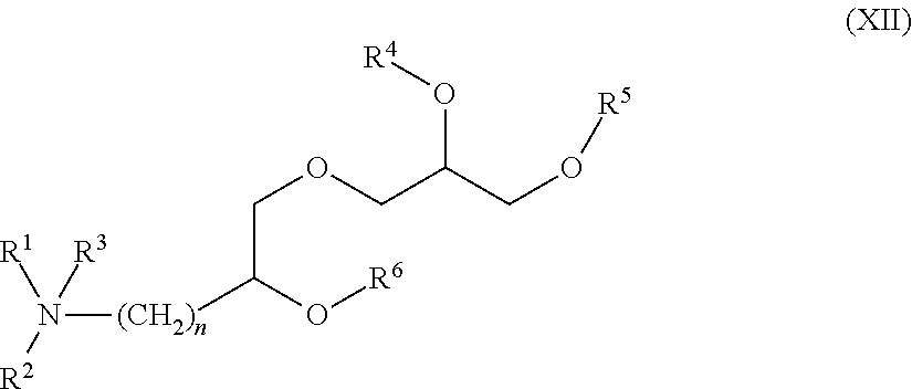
[(CH2)n](N([R2])([R1])[R3])C(O[R6])COCC(CO[R5])O[R4]
